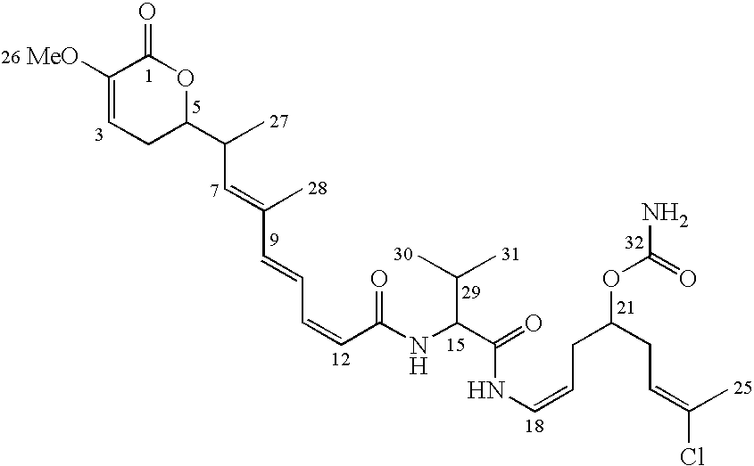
C(=CC=CC(NC(C(=O)NC=CCC(OC(=O)N)CC=C(Cl)C)C(C)C)=O)C(=CC(C)C1OC(=O)C([MeO])=CC1)C
